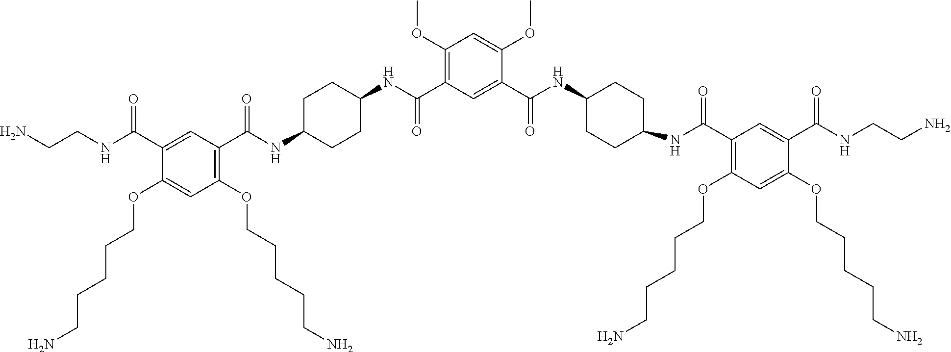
C1(C(NC2CCC(NC(C3=C(OCCCCCN)C=C(OCCCCCN)C(C(NCCN)=O)=C3)=O)CC2)=O)=CC(C(NC2CCC(NC(C3=C(OCCCCCN)C=C(OCCCCCN)C(C(NCCN)=O)=C3)=O)CC2)=O)=C(OC)C=C1OC
